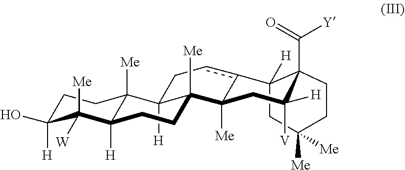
C12([H])CC([Me])([Me])CCC1(C(=O)[Y])C([H])([V])CC1([Me])c2cCC2([H])C3([Me])C([H])(C([Me])([W])C([H])(O)CC3)CCC12[Me]
